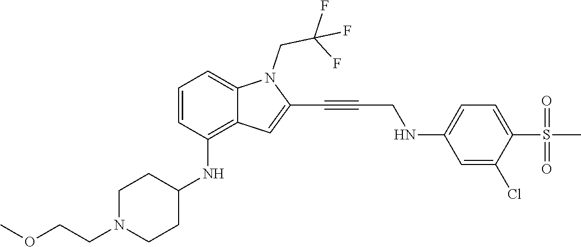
C(C#CC1=CC2=C(NC3CCN(CCOC)CC3)C=CC=C2N1CC(F)(F)F)NC1=CC=C(S(C)(=O)=O)C(Cl)=C1
